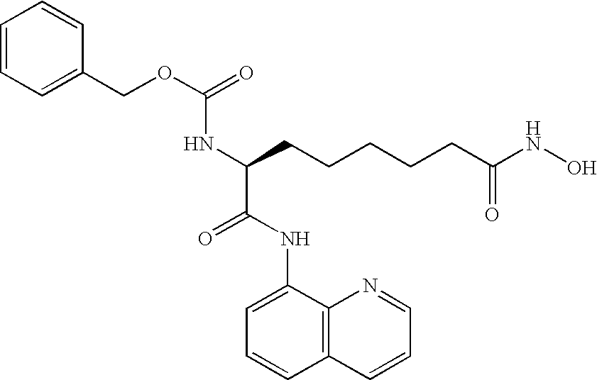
C1=CC=C(COC(=O)NC(CCCCCC(NO)=O)C(NC2=CC=CC3=C2N=CC=C3)=O)C=C1
